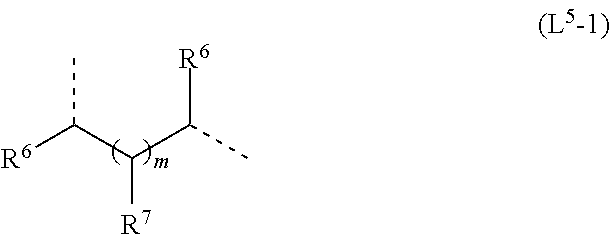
[R6]C(C(C(C)[R6])[R7])C
